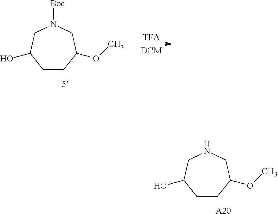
[TFA].[DCM].C1CC(OC)CN([Boc])CC1O.C1CC(OC)CNCC1O.[A20]
